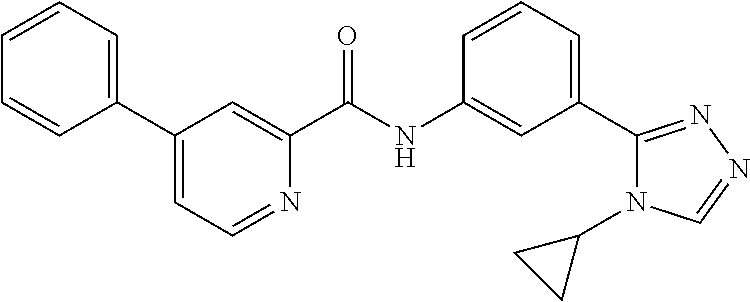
C1(C2=CC=NC(C(NC3=CC(C4=NN=CN4C4CC4)=CC=C3)=O)=C2)=CC=CC=C1
